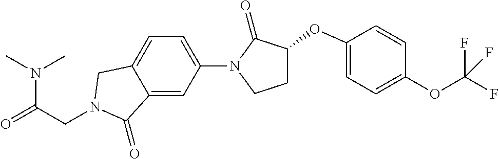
N(C(=O)CN1CC2=CC=C(N3C(=O)C(OC4=CC=C(OC(F)(F)F)C=C4)CC3)C=C2C1=O)(C)C
